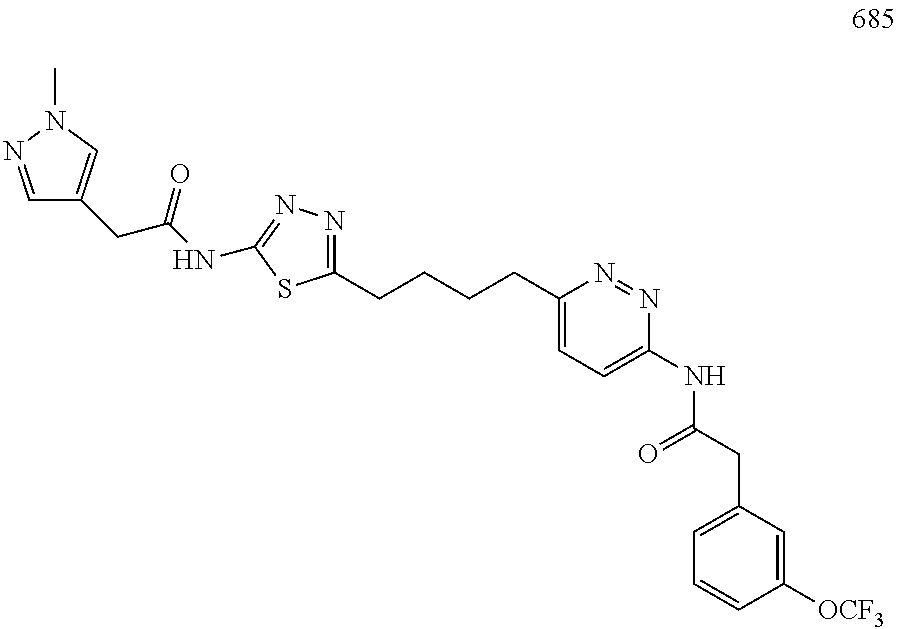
C(CCCC1=CC=C(NC(CC2=CC=CC([OCF3])=C2)=O)N=N1)C1=NN=C(NC(CC2=CN(C)N=C2)=O)S1
